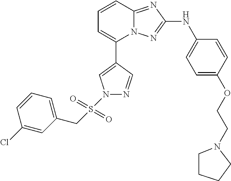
C1=CC2=NC(NC3=CC=C(OCCN4CCCC4)C=C3)=NN2C(C2=CN(S(CC3=CC=CC(Cl)=C3)(=O)=O)N=C2)=C1
